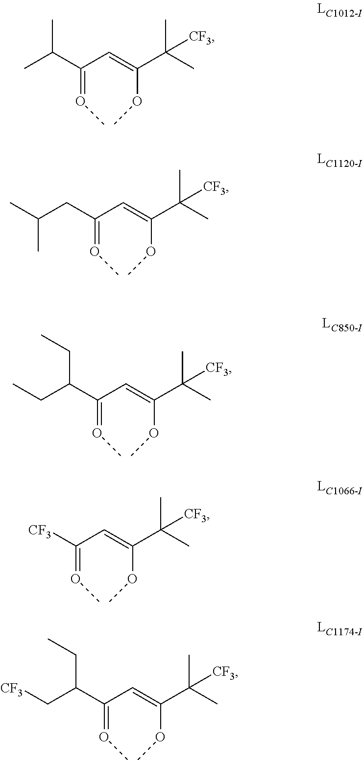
O(=C(C(C)C)C=C(C(C)(C)[CF3])OC)C.O(=C(CC(C)C)C=C(C(C)(C)[CF3])OC)C.O(=C(C(CC)CC)C=C(C(C)(C)[CF3])OC)C.O(=C([CF3])C=C(C(C)(C)[CF3])OC)C.O(=C(C(C[CF3])CC)C=C(C(C)(C)[CF3])OC)C
